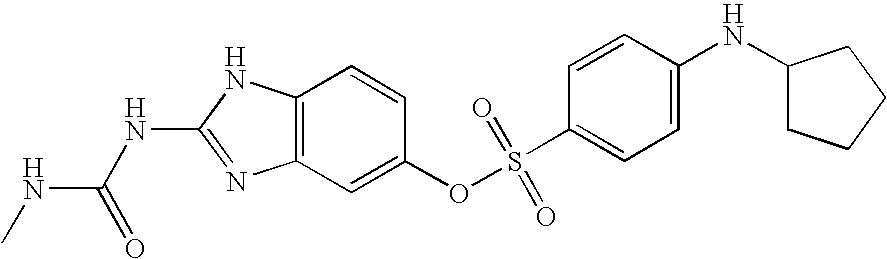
C12=C(C=C(OS(C3=CC=C(NC4CCCC4)C=C3)(=O)=O)C=C1)N=C(NC(=O)NC)N2
